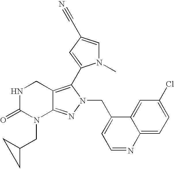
N1C(=O)N(CC2CC2)C2=NN(CC3=CC=NC4=CC=C(Cl)C=C34)C(C3=CC(C#N)=CN3C)=C2C1
